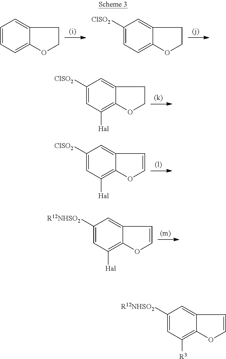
C1=CC=C2C(=C1)CCO2.C1([ClSO2])=CC=C2C(=C1)CCO2.C1([ClSO2])=CC([Hal])=C2C(=C1)CCO2.C1([ClSO2])=CC([Hal])=C2C(=C1)C=CO2.C1([R12NHSO2])=CC([Hal])=C2C(=C1)C=CO2.C1([R12NHSO2])=CC([R3])=C2C(=C1)C=CO2
